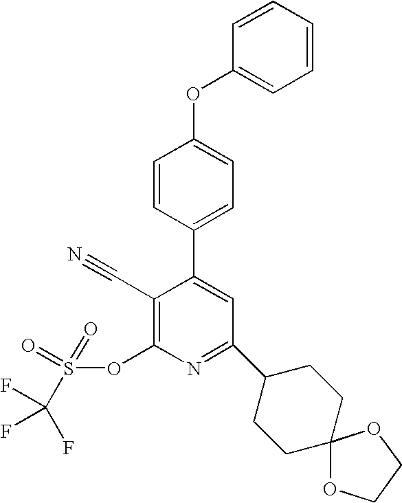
O(C1=CC=C(C2=CC(C3CCC4(CC3)OCCO4)=NC(OS(=O)(=O)C(F)(F)F)=C2C#N)C=C1)C1=CC=CC=C1
